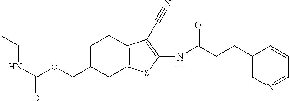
CCNC(=O)OCC1CC2=C(CC1)C(C#N)=C(NC(CCC1=CN=CC=C1)=O)S2
